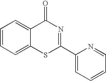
C1=CC=C2C(=C1)C(=O)N=C(C1=CC=CC=N1)S2
